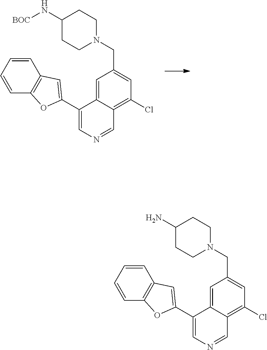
[BOC]NC1CCN(CC2=CC(Cl)=C3C(=C2)C(C2=CC4=C(C=CC=C4)O2)=CN=C3)CC1.NC1CCN(CC2=CC(Cl)=C3C(=C2)C(C2=CC4=C(C=CC=C4)O2)=CN=C3)CC1
